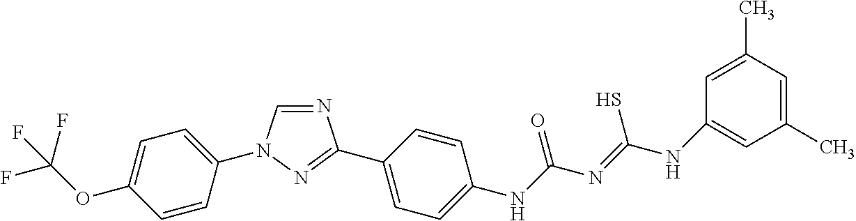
N1=CN(C2=CC=C(OC(F)(F)F)C=C2)N=C1C1=CC=C([N H]C(N=C([N H]C2=CC(C)=CC(C)=C2)S)=O)C=C1
